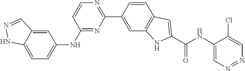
C1=CC(C2=NC=CC(NC3=CC=C4C(=C3)C=NN4)=N2)=CC2=C1C=C(C(NC1=CN=NC=C1Cl)=O)N2
